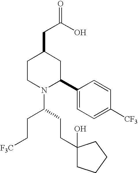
C1CN(C(CCC2(O)CCCC2)CC[F3C])C(C2=CC=C([CF3])C=C2)CC1CC(O)=O
